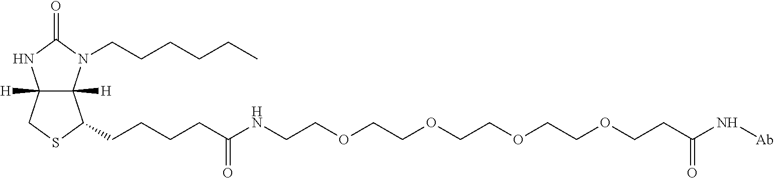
C12([H])C([H])(N(CCCCCC)C(=O)N1)C(CCCCC(NCCOCCOCCOCCOCCC(N[Ab])=O)=O)SC2
